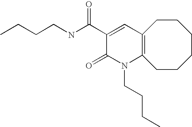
C(CNC(C1=CC2=C(N(CCCC)C1=O)CCCCCC2)=O)CC
